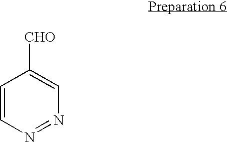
C1=CN=NC=C1[CHO]
